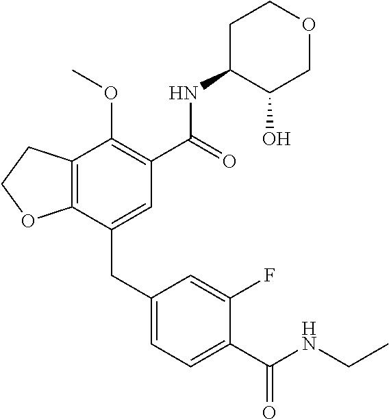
C12=C(CCO1)C(OC)=C(C(NC1C(O)COCC1)=O)C=C2CC1=CC=C(C(NCC)=O)C(F)=C1
